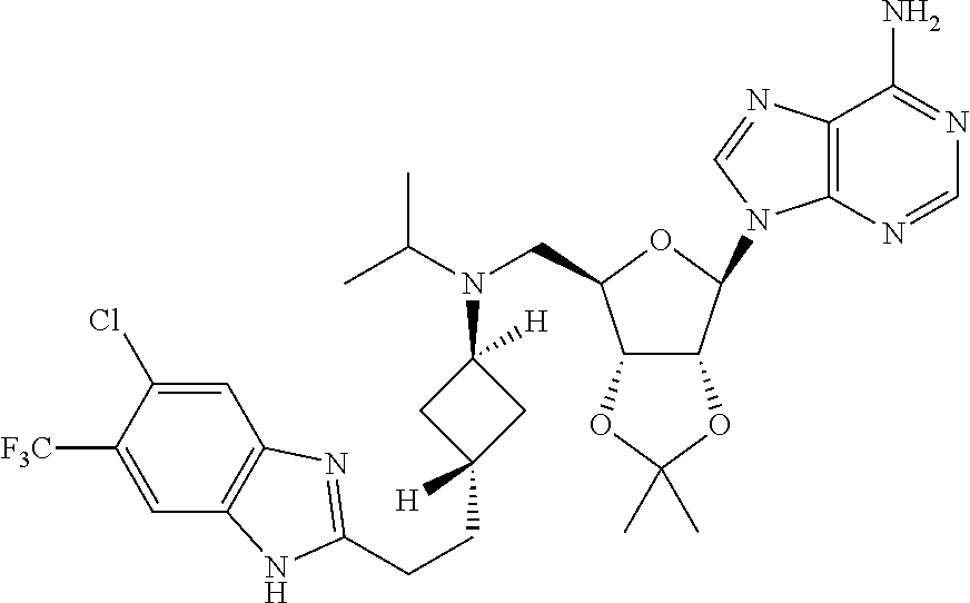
C12C(C(N3C4=C(N=C3)C(N)=NC=N4)OC1CN(C(C)C)C1([H])CC(CCC3=NC4=C(C=C([F3C])C(Cl)=C4)N3)([H])C1)OC(C)(C)O2
